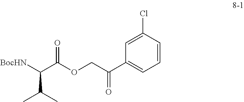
[BocHN]C(C(=O)OCC(=O)C1=CC=CC(Cl)=C1)C(C)C
